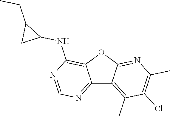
C12=NC=NC(NC3C(CC)C3)=C1OC1=NC(C)=C(Cl)C(C)=C21
